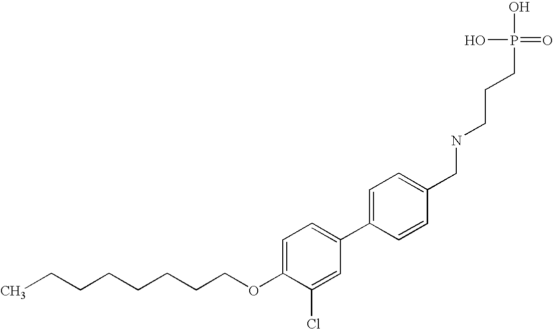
C(CCCOC1=CC=C(C2=CC=C(CNCCCP(O)(O)=O)C=C2)C=C1Cl)CCCC
